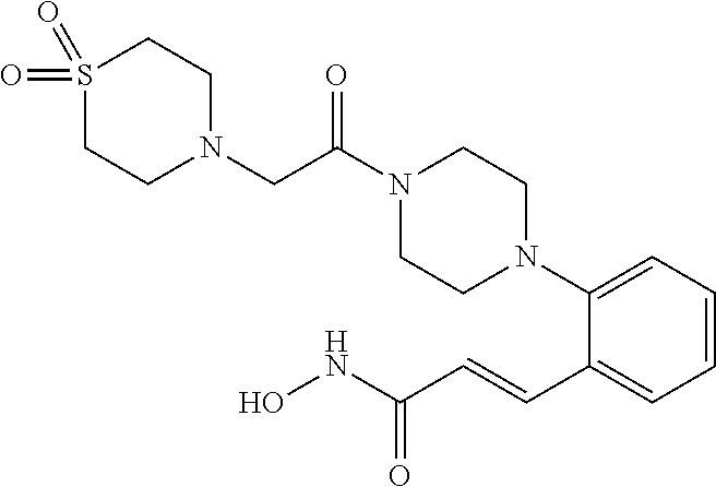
C(N1CCS(=O)(=O)CC1)C(N1CCN(C2=CC=CC=C2C=CC(NO)=O)CC1)=O
